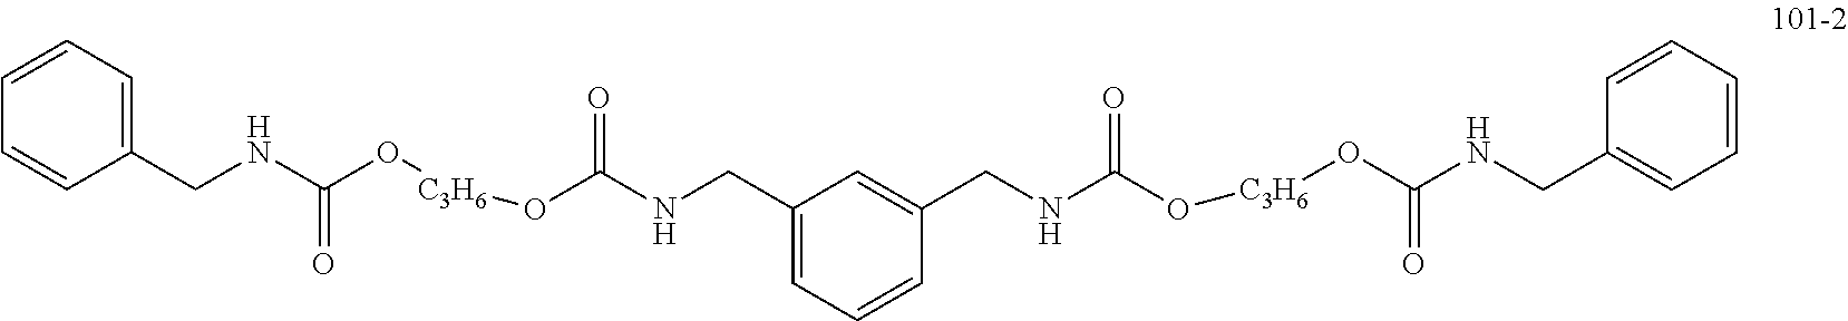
C1=CC(CNC(O[C3H6]OC(NCC2=CC=CC(CNC(O[C3H6]OC(NCC3=CC=CC=C3)=O)=O)=C2)=O)=O)=CC=C1
